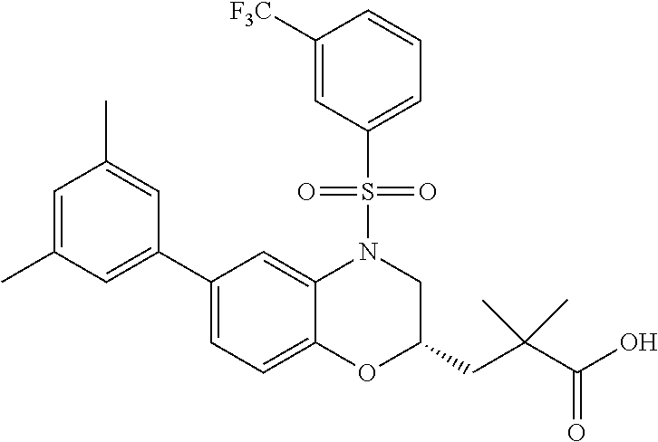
C1(C2=CC(C)=CC(C)=C2)=CC=C2C(=C1)N(S(C1=CC=CC([F3C])=C1)(=O)=O)CC(CC(C(O)=O)(C)C)O2
